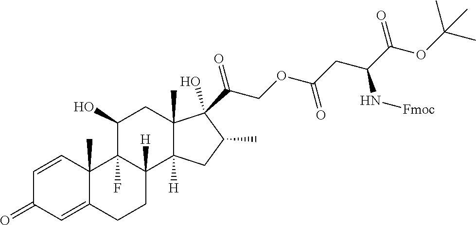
C1=CC2(C)C(=CC1=O)CCC1([H])C2(F)C(O)CC2(C)C1([H])CC(C)C2(O)C(COC(CC(C(OC(C)(C)C)=O)N[Fmoc])=O)=O
